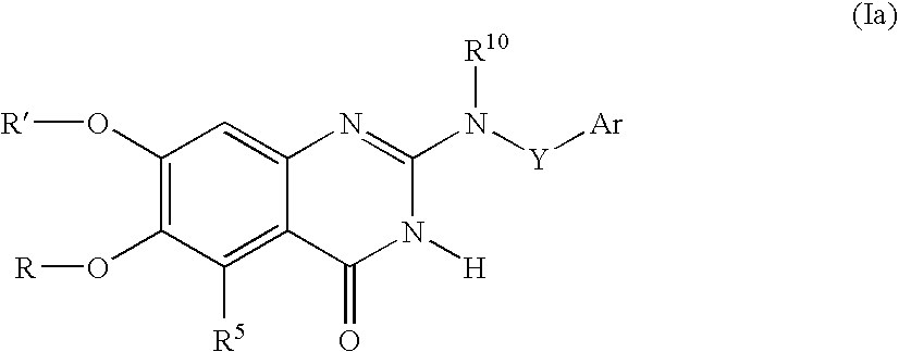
C1(O[R])=C(O[R])C([R5])=C2C(=C1)N=C(N([Y][Ar])[R10])N([H])C2=O
